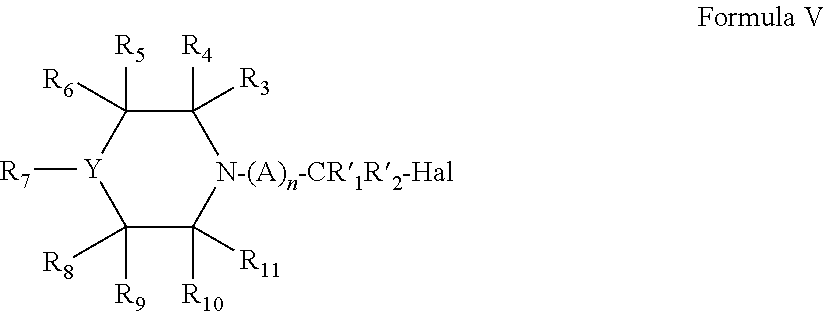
C1([R9])([R8])C([R10])([R11])[N-(A)n-CR1R2-Hal]C([R4])([R3])C([R5])([R6])[Y]1[R7]
